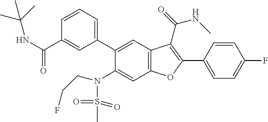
C1=CC(C2=C(C(=O)NC)C3=C(C=C(N(S(=O)(=O)C)CCF)C(C4=CC=CC(C(NC(C)(C)C)=O)=C4)=C3)O2)=CC=C1F
